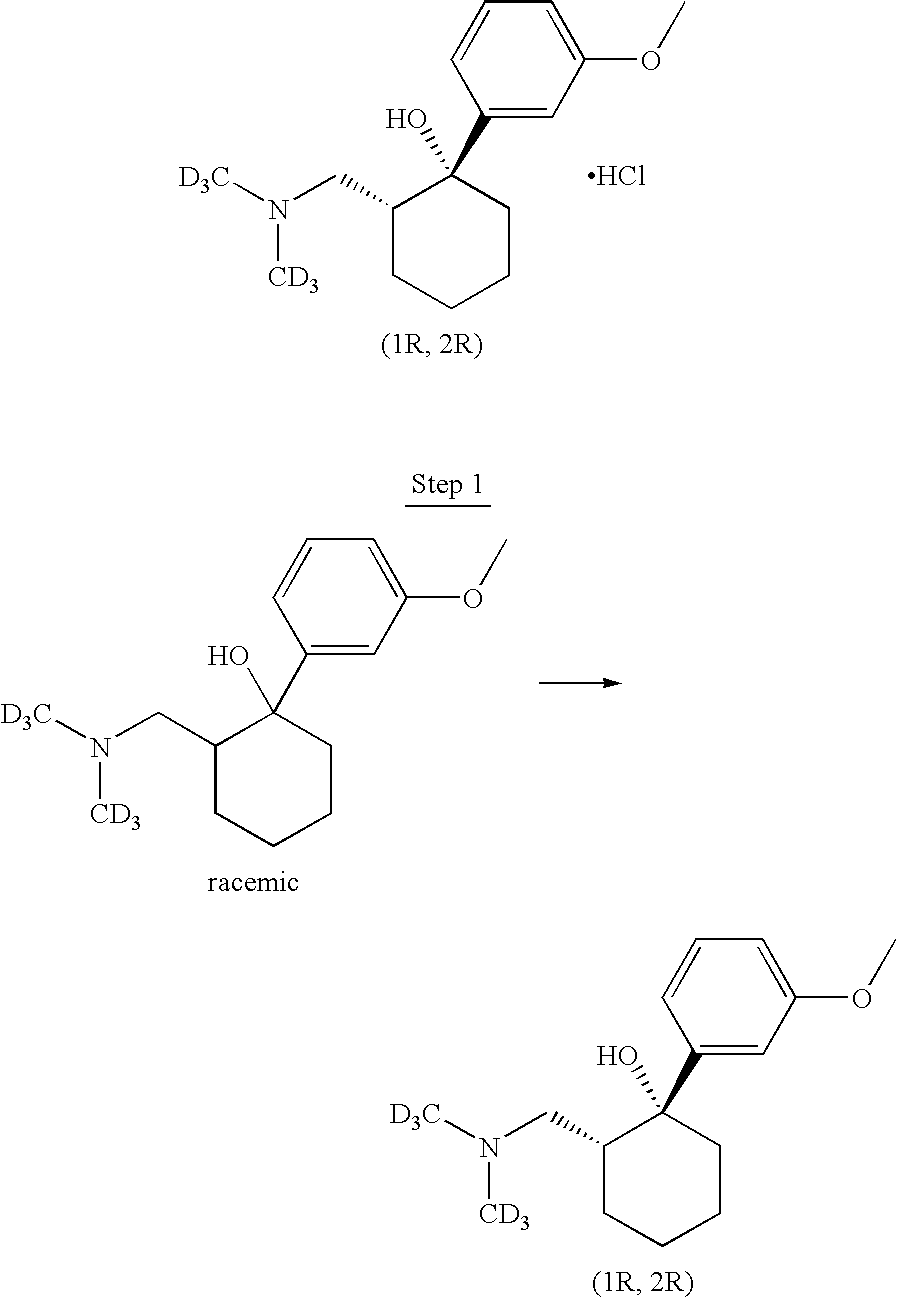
C1(CN([D3C])[CD3])CCCCC1(O)C1=CC(OC)=CC=C1.Cl.C1(CN([D3C])[CD3])CCCCC1(O)C1=CC(OC)=CC=C1.C1(CN([D3C])[CD3])CCCCC1(O)C1=CC(OC)=CC=C1
